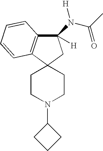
C1([H])(N(C(C)=O)[H])C2=C(C3(C1)CCN(C1CCC1)CC3)C=CC=C2
